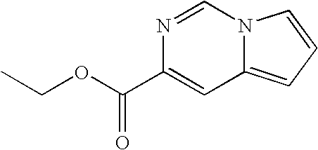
N1=CN2C(=CC=C2)C=C1C(OCC)=O
